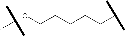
C(CCCC(C)C)CO.C(C)(C)C
